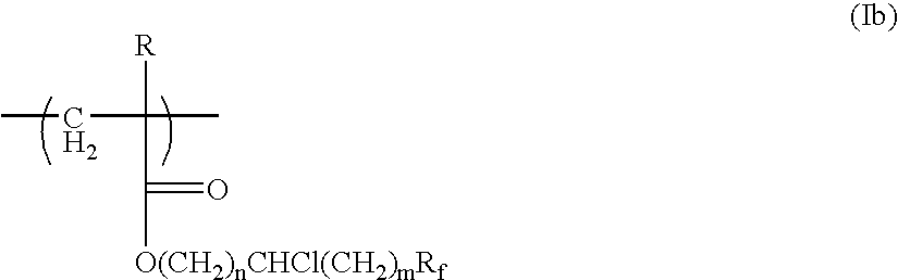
CCC([R])(C(=O)[O(CH2)nCHCl(CH2)mRf])C
